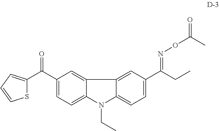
C(C1=CC=C2C(=C1)C1=CC(C(CC)=NOC(=O)C)=CC=C1N2CC)(=O)C1=CC=CS1
